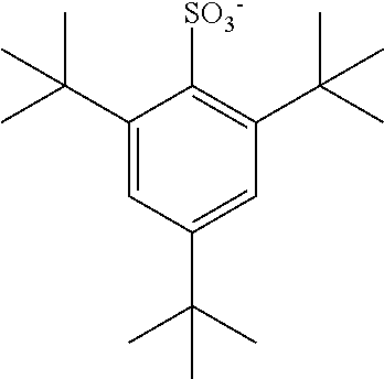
CC(C)(C1=CC(C(C)(C)C)=CC(C(C)(C)C)=C1[SO3-])C
